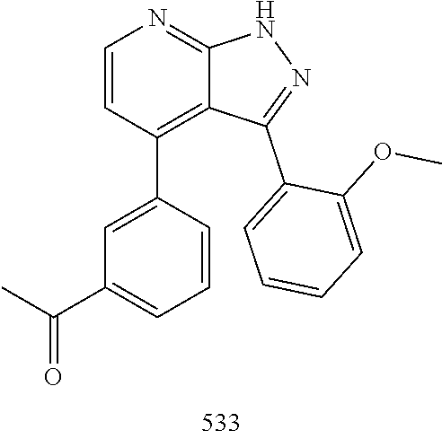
N1C2=NC=CC(C3=CC(C(=O)C)=CC=C3)=C2C(C2=CC=CC=C2OC)=N1
